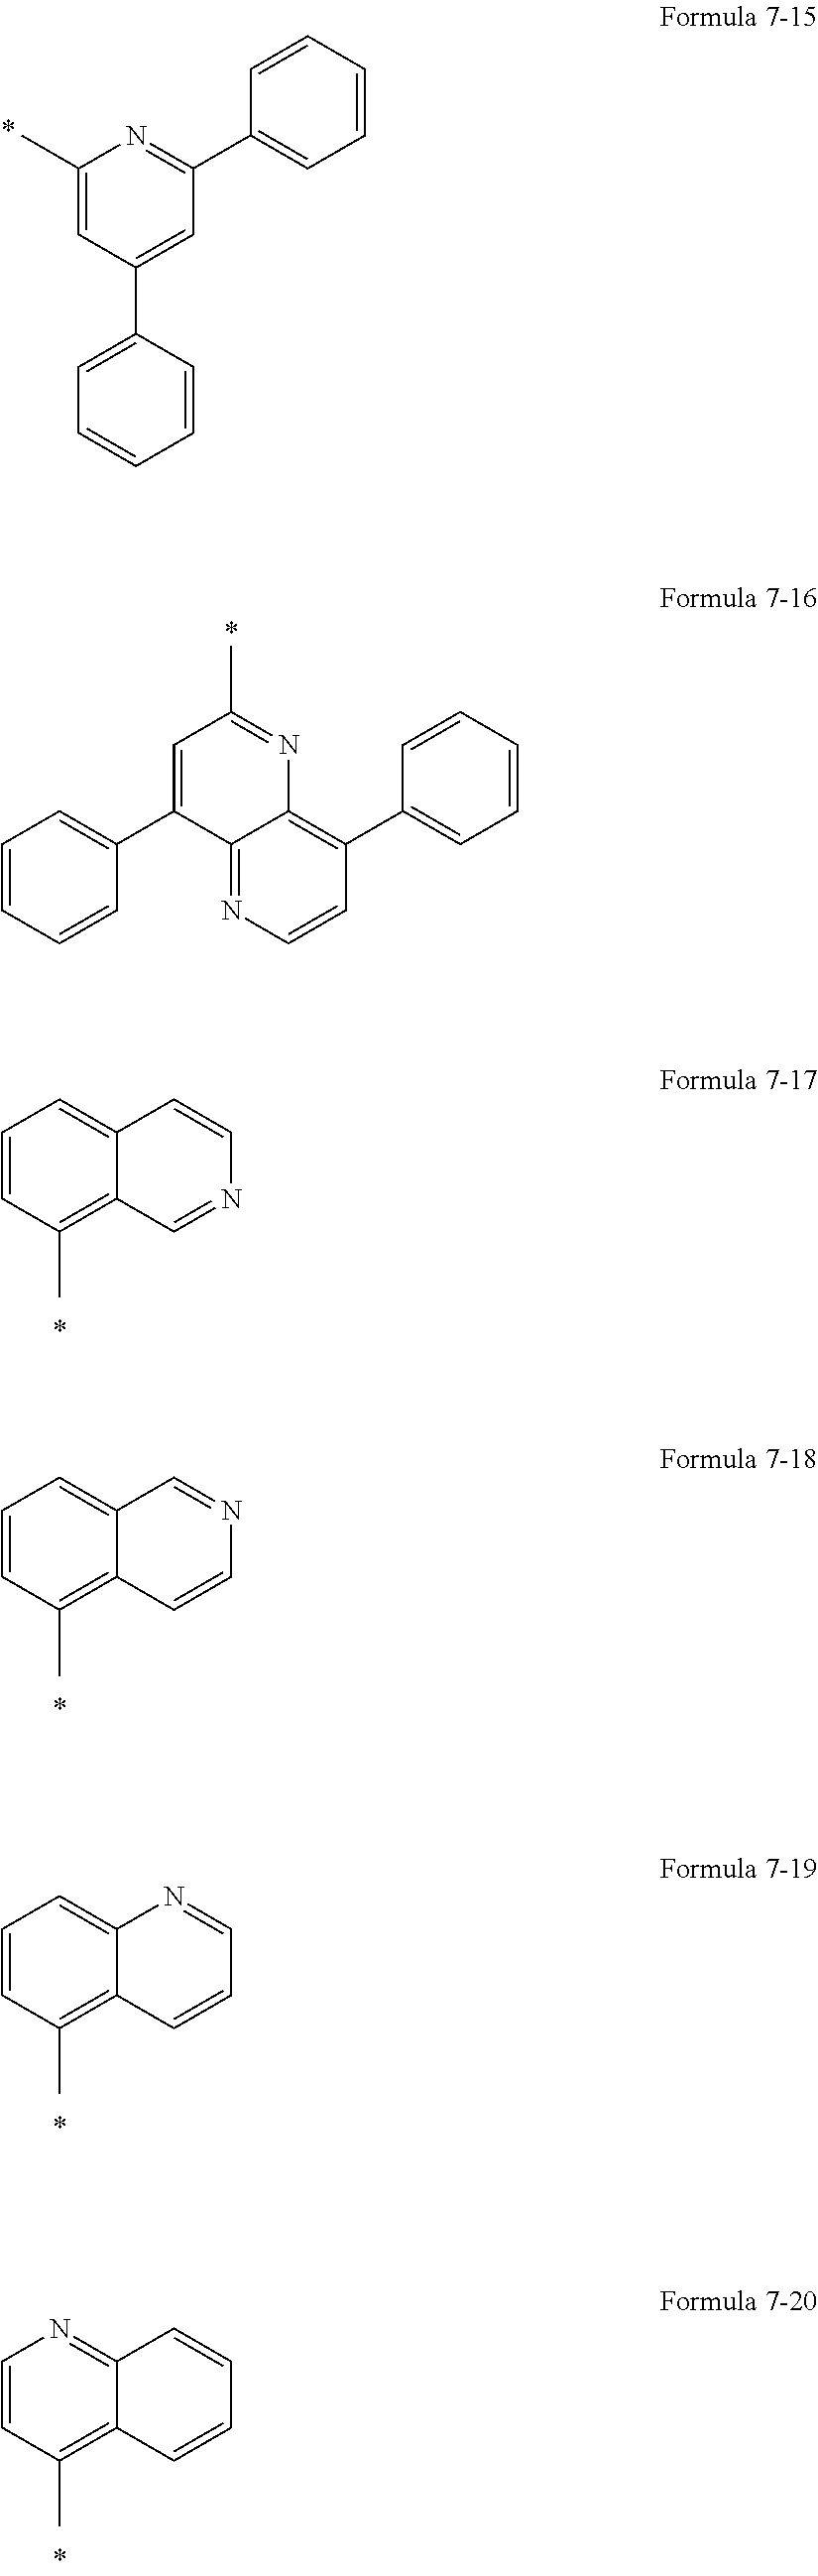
C1(C)=CC(C2=CC=CC=C2)=CC(C2=CC=CC=C2)=N1.C12=NC=CC(C3=CC=CC=C3)=C1N=C(C)C=C2C1=CC=CC=C1.C1=CC(C)=C2C(=C1)C=CN=C2.C1=CC(C)=C2C(=C1)C=NC=C2.C1=CC(C)=C2C(=C1)N=CC=C2.C1=CC(C)=C2C(=N1)C=CC=C2
